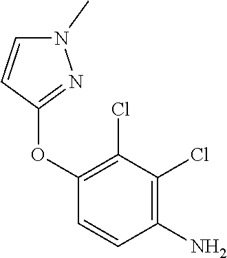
C1(N)=C(Cl)C(Cl)=C(OC2=NN(C)C=C2)C=C1
